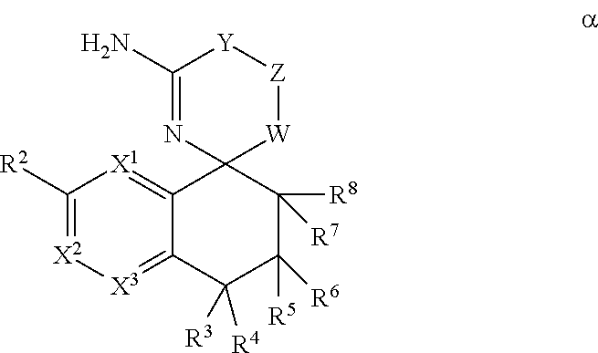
C1([R2])=[X2][X3]=C2C(=[X1]1)C1(C([R8])([R7])C([R5])([R6])C2([R3])[R4])[W][Z][Y]C(N)=N1
